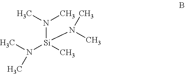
N([Si](N(C)C)(C)N(C)C)(C)C
